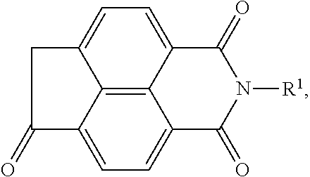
C12=C3C4=CC=C1C(=O)N([R1])C(=O)C2=CC=C3CC4=O
